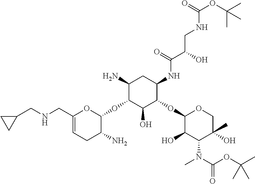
C1(N)C(OC2OC(CNCC3CC3)=CCC2N)C(O)C(OC2C(O)C(N(C(OC(C)(C)C)=O)C)C(C)(O)CO2)C(NC(C(O)CNC(OC(C)(C)C)=O)=O)C1
